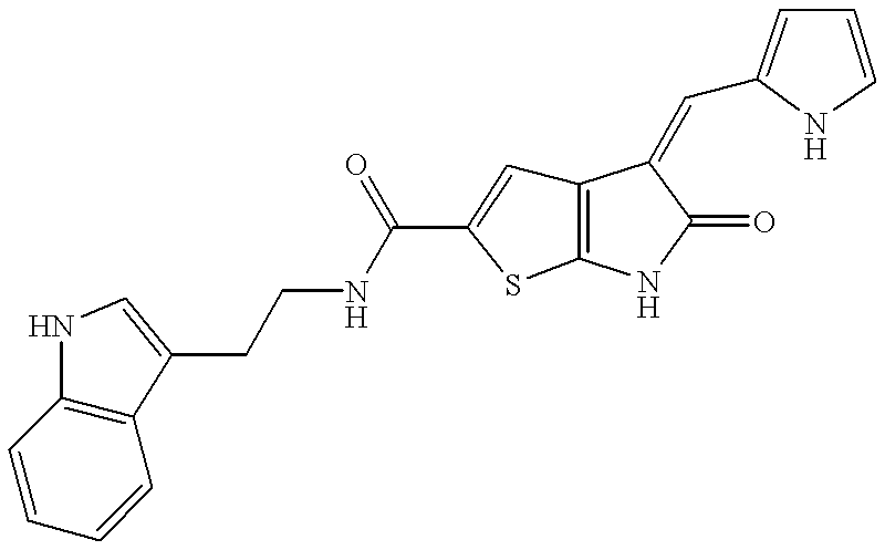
C12=C(NC(=O)C1=CC1=CC=CN1)SC(C(NCCC1=CNC3=C1C=CC=C3)=O)=C2
